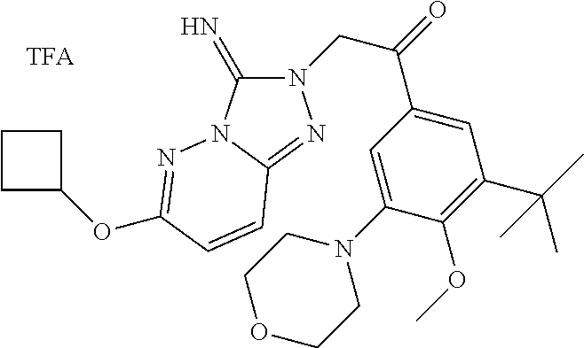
N1(CC(=O)C2=CC(C(C)(C)C)=C(OC)C(N3CCOCC3)=C2)C(=N)N2C(=N1)C=CC(OC1CCC1)=N2
